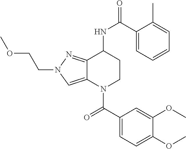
C1(C(NC2CCN(C(C3=CC=C(OC)C(OC)=C3)=O)C3=CN(CCOC)N=C23)=O)=CC=CC=C1C
